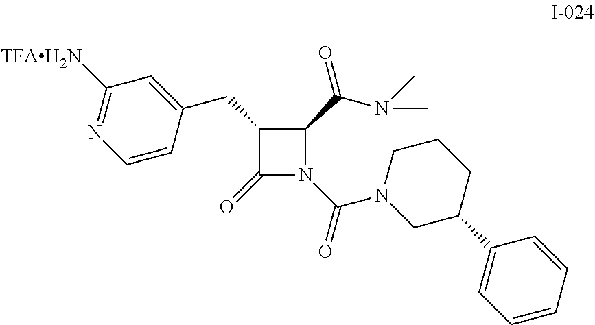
C1(CC2=CC([TFAH2N])=NC=C2)C(=O)N(C(=O)N2CC(C3=CC=CC=C3)CCC2)C1C(N(C)C)=O
